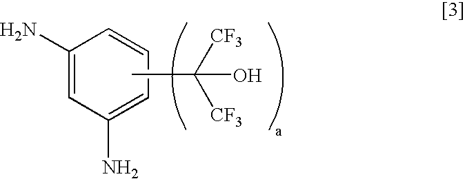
C1(N)=CC(N)=CC=C1.CC([CF3])([CF3])O
